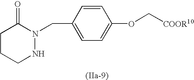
C1CCNN(CC2=CC=C(OC[COOR10])C=C2)C1=O
